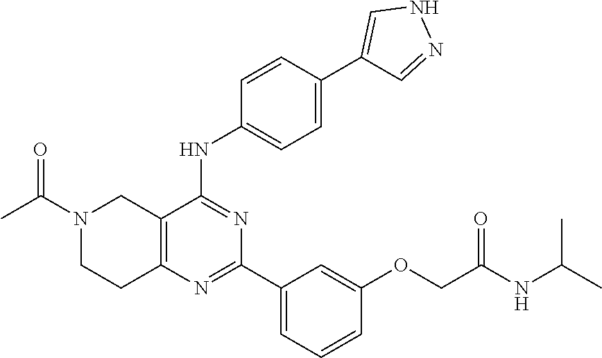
C12=C(N=C(C3=CC=CC(OCC(NC(C)C)=O)=C3)N=C1NC1=CC=C(C3=CNN=C3)C=C1)CCN(C(C)=O)C2
